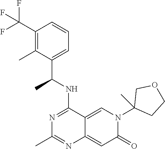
C12=CN(C3(C)CCOC3)C(=O)C=C1N=C(C)N=C2NC(C1=CC=CC(C(F)(F)F)=C1C)C
